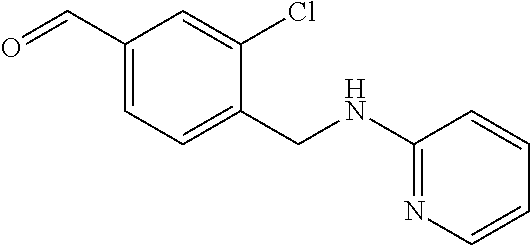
O=CC1=CC=C(CNC2=NC=CC=C2)C(Cl)=C1
